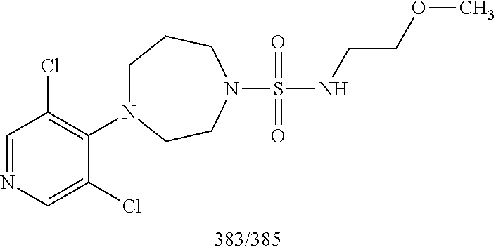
N(S(=O)(=O)N1CCN(C2=C(Cl)C=NC=C2Cl)CCC1)CCOC
